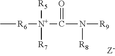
C[R6][N+]([R7])([R5])C(N([R9])[R8])=O
